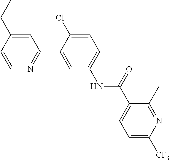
C1(C)=NC([CF3])=CC=C1C(NC1=CC=C(Cl)C(C2=NC=CC(CC)=C2)=C1)=O
